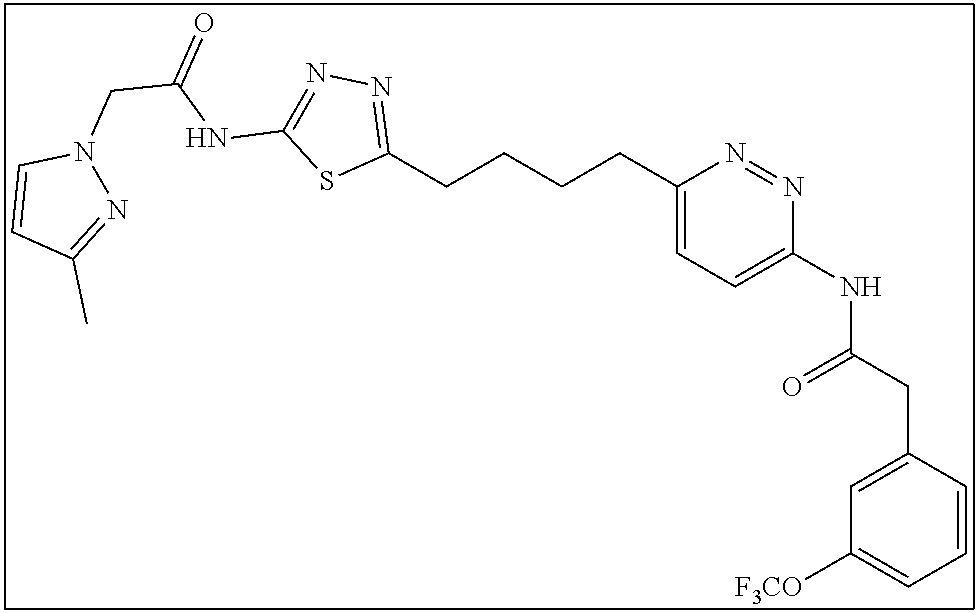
C1(CCCCC2=CC=C(NC(CC3=CC([F3CO])=CC=C3)=O)N=N2)=NN=C(NC(CN2C=CC(C)=N2)=O)S1
